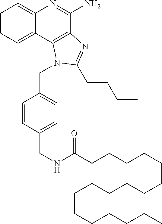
C1=CC=C2C(=C1)N=C(N)C1=C2N(CC2=CC=C(CNC(CCCCCCCCCCCCCCCCC)=O)C=C2)C(CCCC)=N1
